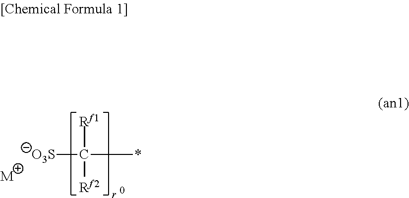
[O3S]C(*)([Rf1])[Rf2].[M]
